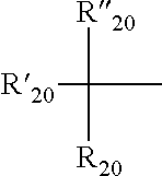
CC([R20])([R20])[R20]
